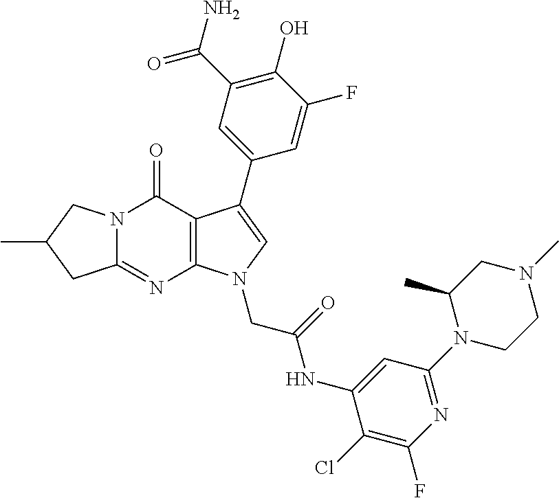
C12=NC3=C(C(=O)N1CC(C)C2)C(C1=CC(C(N)=O)=C(O)C(F)=C1)=CN3CC(NC1=CC(N2CCN(C)CC2C)=NC(F)=C1Cl)=O
